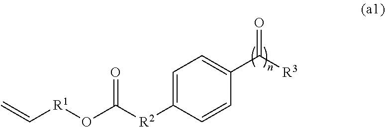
[R1](C=C)OC(=O)[R2]C1=CC=C(C(=O)[R3])C=C1
